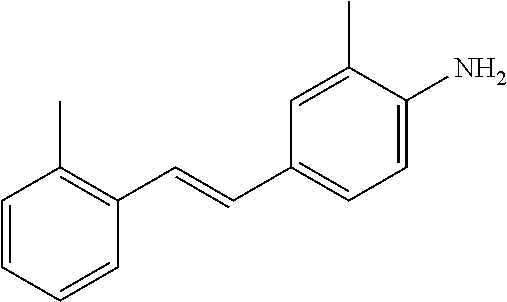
C1(C=CC2=C(C)C=CC=C2)=CC=C(N)C(C)=C1
